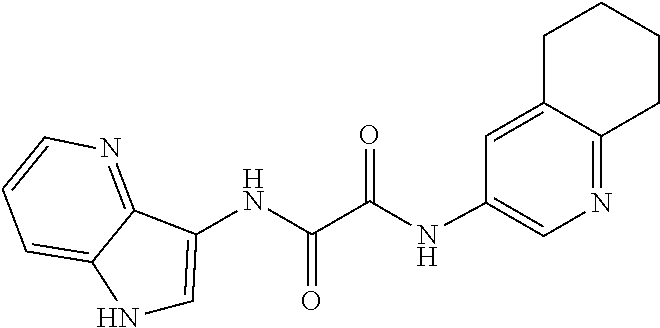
C12=NC=C(NC(C(=O)NC3=CNC4=CC=CN=C43)=O)C=C1CCCC2
